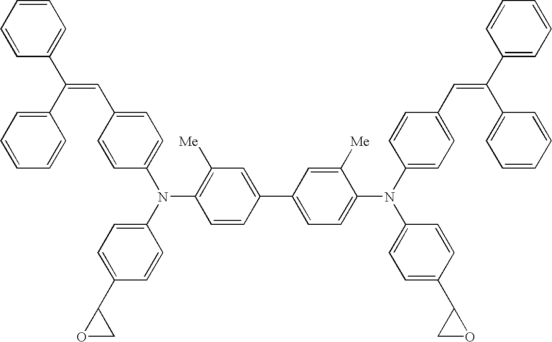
C1=CC=CC=C1C(C1=CC=CC=C1)=CC1=CC=C(N(C2=CC=C(C3OC3)C=C2)C2=C([Me])C=C(C3=CC=C(N(C4=CC=C(C5CO5)C=C4)C4=CC=C(C=C(C5=CC=CC=C5)C5=CC=CC=C5)C=C4)C([Me])=C3)C=C2)C=C1
